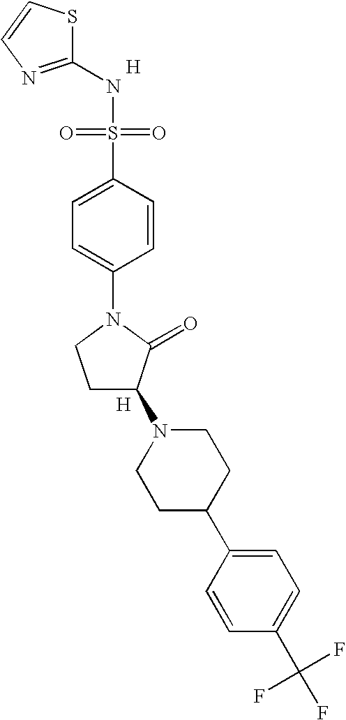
S1C(NS(=O)(=O)C2=CC=C(N3CCC(N4CCC(C5=CC=C(C(F)(F)F)C=C5)CC4)C3=O)C=C2)=NC=C1.[H].[H]
